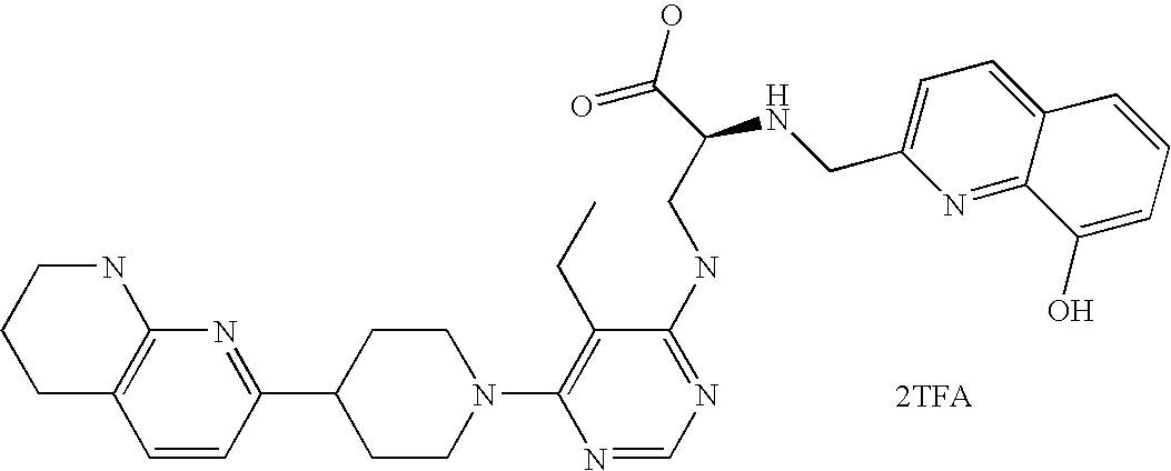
C1=CC(C2CCN(C3=C(CC)C(NCC(C(O)=O)NCC4=CC=C5C(=N4)C(O)=CC=C5)=NC=N3)CC2)=NC2=C1CCCN2.[2TFA]
